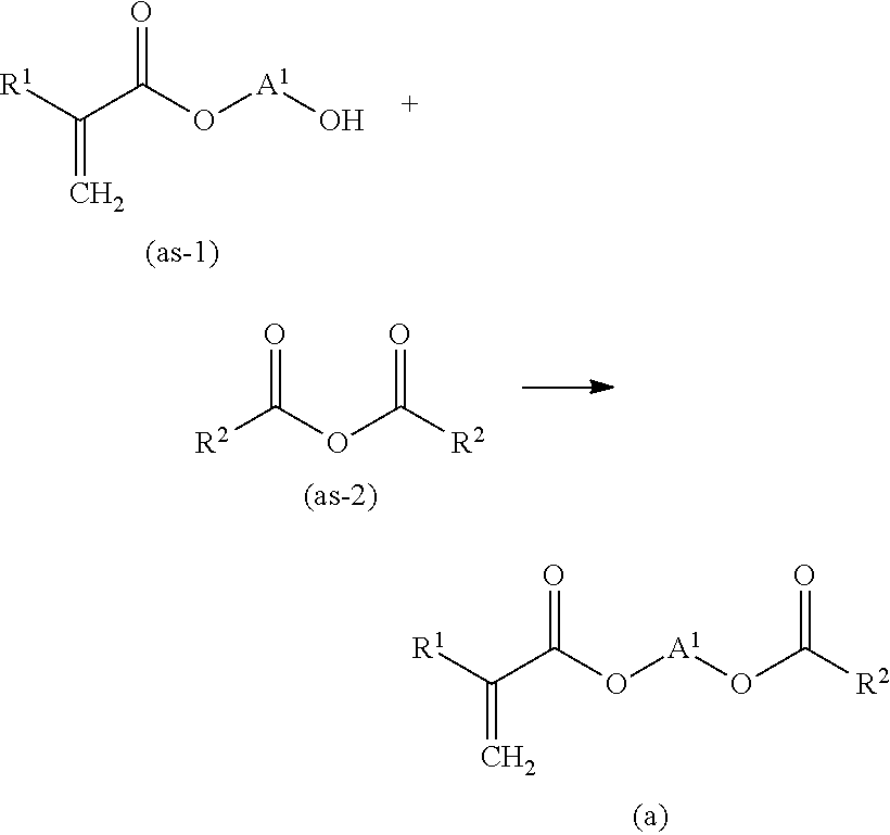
C(C(O[A1]O)=O)([R1])=C.[R2]C(=O)OC([R2])=O.C(C(O[A1]OC([R2])=O)=O)([R1])=C
